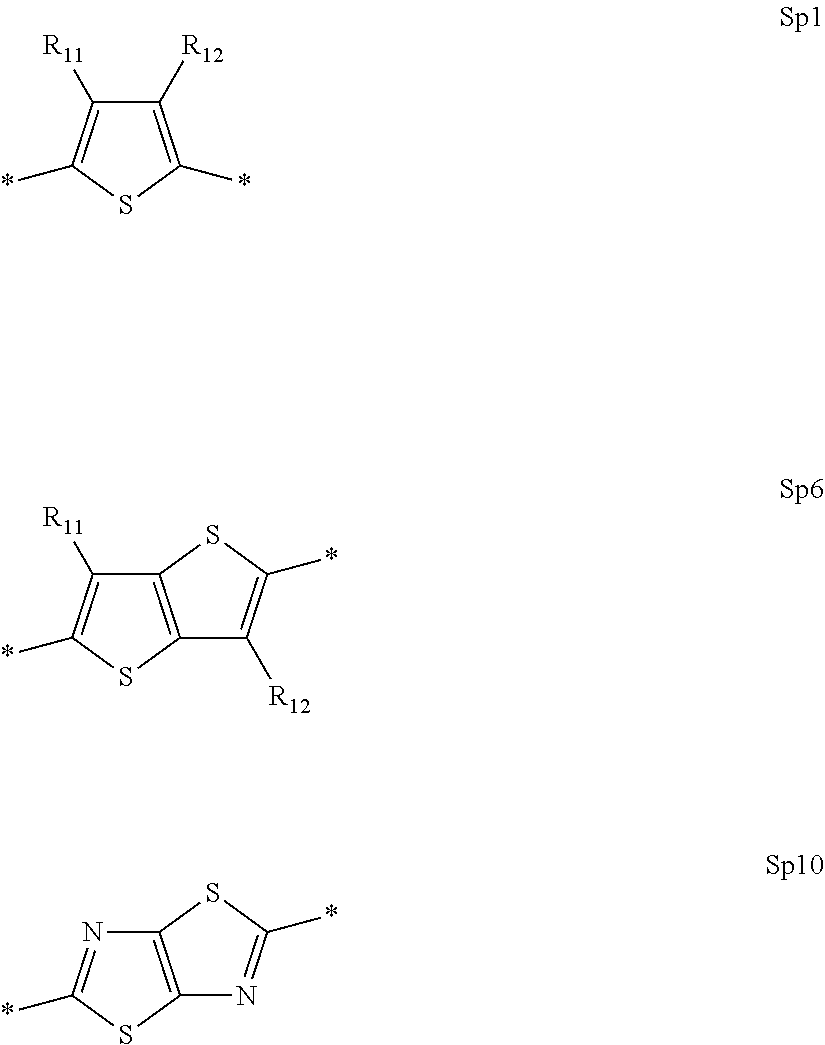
C1([R12])=C(*)SC(*)=C1[R11].C12=C(SC(*)=C1[R11])C([R12])=C(*)S2.C12=C(SC(*)=N1)N=C(*)S2
